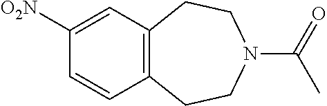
C12=C(C=C([O2N])C=C1)CCN(C(=O)C)CC2
